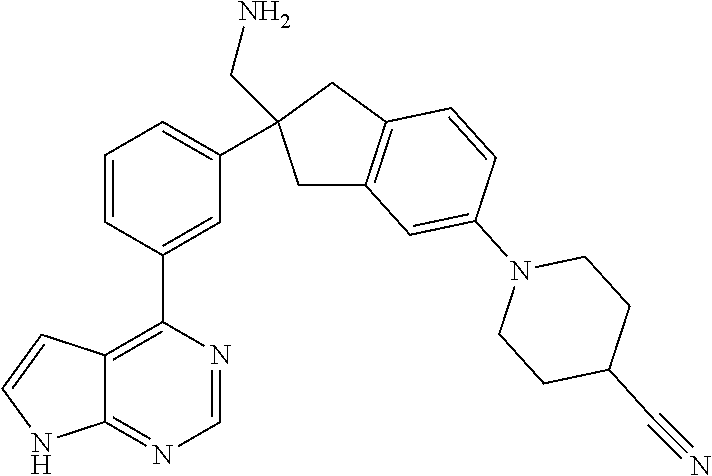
C12=C(C3=CC(C4(CN)CC5=C(C4)C=CC(N4CCC(C#N)CC4)=C5)=CC=C3)N=CN=C1NC=C2
